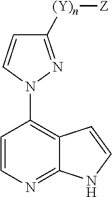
C1=CN=C2C(=C1N1N=C([(Y)n][Z])C=C1)C=CN2
